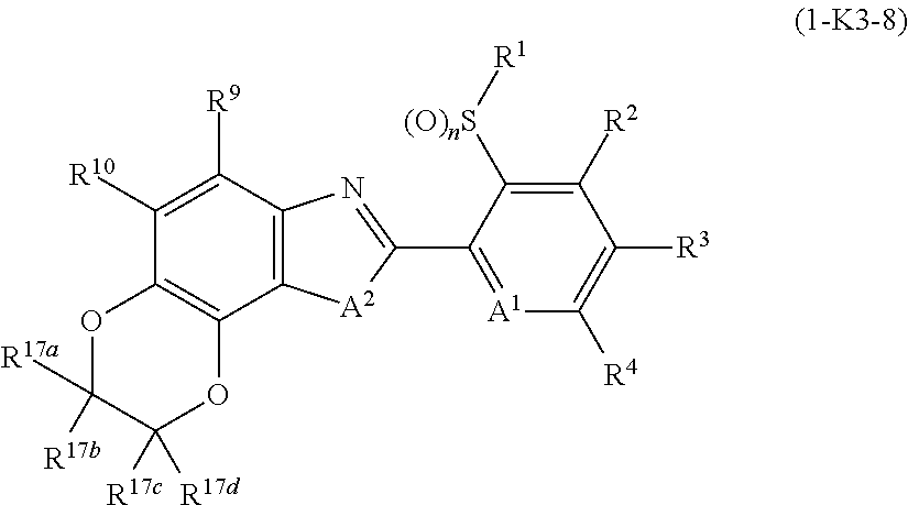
C12=C(C([R9])=C([R10])C3=C1OC([R17c])([R17d])C([R17a])([R17b])O3)N=C(C1=[A1]C([R4])=C([R3])C([R2])=C1[(O)nS][R1])[A2]2
